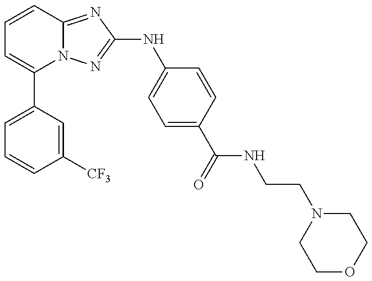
C1=C(C2=CC=CC3=NC(NC4=CC=C(C(=O)NCCN5CCOCC5)C=C4)=NN23)C=C([CF3])C=C1
